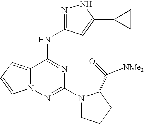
C12=CC=CN1N=C(N1CCCC1C(=O)[NMe2])N=C2NC1=NNC(C2CC2)=C1
